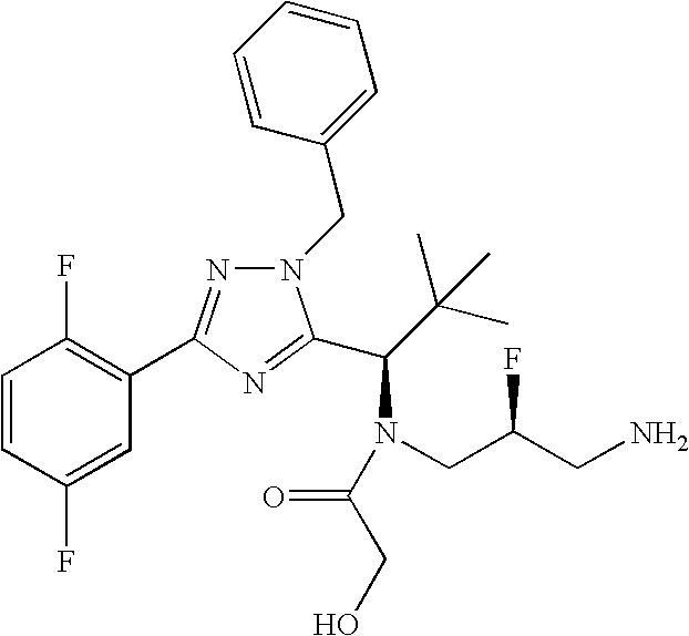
C1=CC(F)=CC(C2=NN(CC3=CC=CC=C3)C(C(N(CC(CN)F)C(=O)CO)C(C)(C)C)=N2)=C1F
